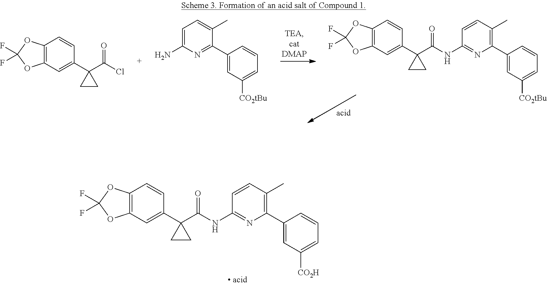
C12=C(C=C(C3(C(Cl)=O)CC3)C=C1)OC(F)(F)O2.C1=C(N)N=C(C2=CC([CO2tBu])=CC=C2)C(C)=C1.C12=C(C=C(C3(C(NC4=NC(C5=CC([CO2tBu])=CC=C5)=C(C)C=C4)=O)CC3)C=C1)OC(F)(F)O2.C12=C(C=C(C3(C(NC4=NC(C5=CC([CO2H])=CC=C5)=C(C)C=C4)=O)CC3)C=C1)OC(F)(F)O2
